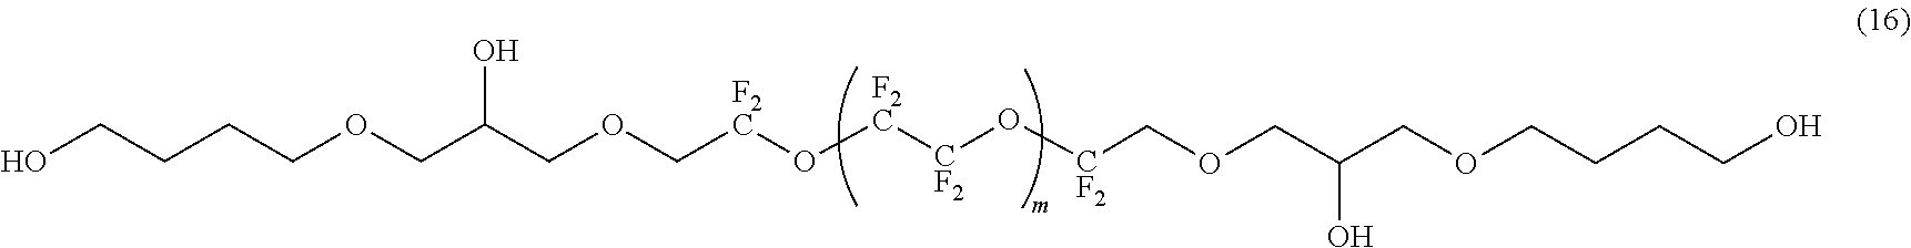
C(CCOCC(COC[F2C]O[F2C][CF2]O[CF2]COCC(COCCCCO)O)O)CO
